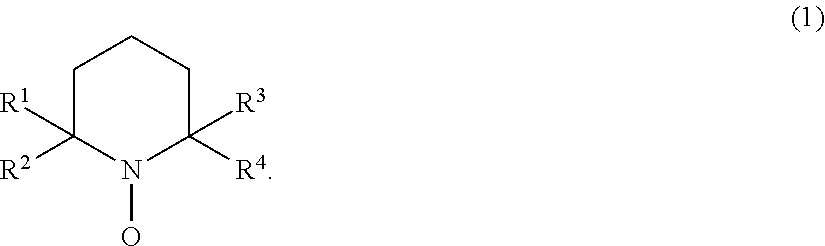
C1C([R2])([R1])N(O)C([R4])([R3])CC1
